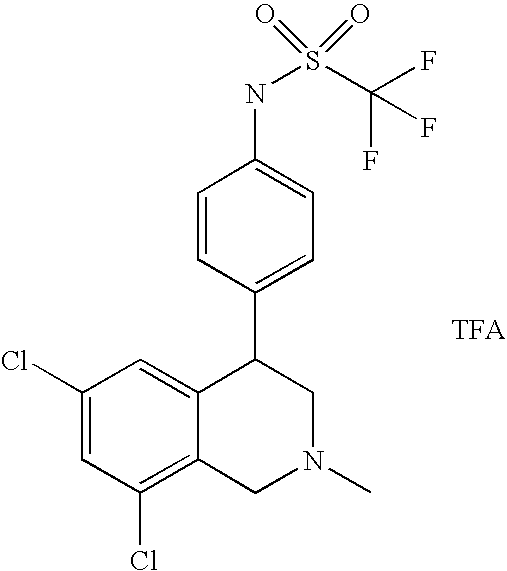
C1(Cl)=C2C(=CC(Cl)=C1)C(C1=CC=C(NS(C(F)(F)F)(=O)=O)C=C1)CN(C)C2.[TFA]
